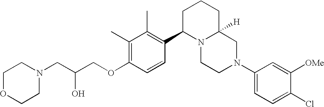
C1(C)=C(OCC(CN2CCOCC2)O)C=CC(C2N3C([H])(CCC2)CN(C2=CC=C(Cl)C([OMe])=C2)CC3)=C1C
